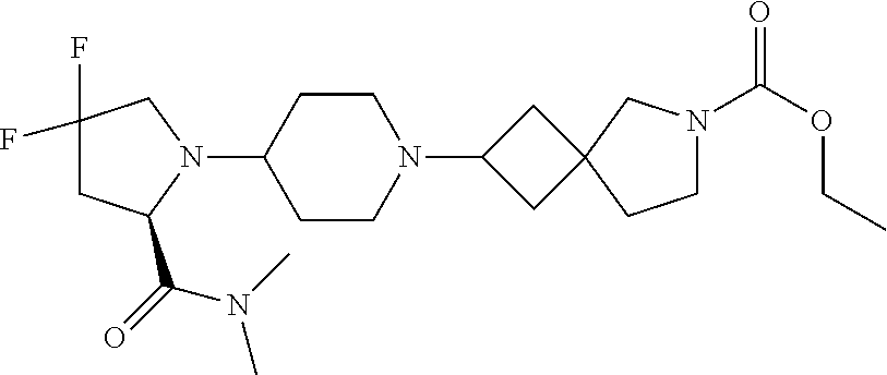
C1C(C(=O)N(C)C)N(C2CCN(C3CC4(C3)CCN(C(OCC)=O)C4)CC2)CC1(F)F
